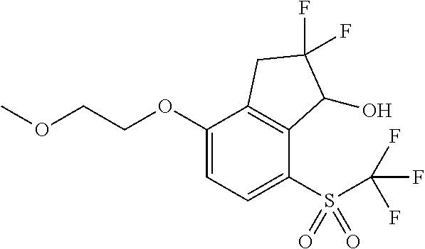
O(C1=CC=C(S(=O)(=O)C(F)(F)F)C2=C1CC(F)(F)C2O)CCOC
